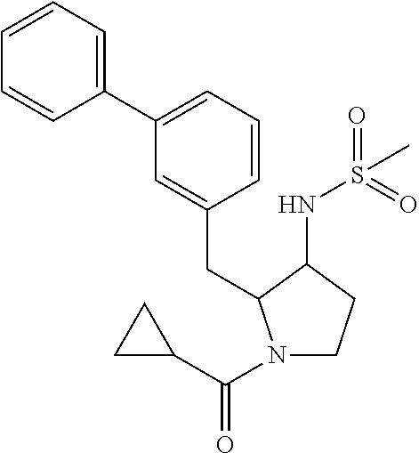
C1=CC=C(C2=CC=CC(CC3N(C(=O)C4CC4)CCC3NS(=O)(=O)C)=C2)C=C1
